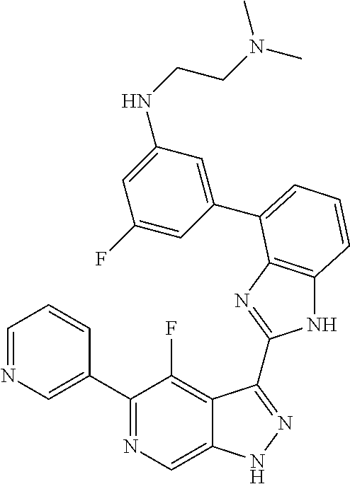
C1=NC=C(C2=NC=C3C(=C2F)C(C2=NC4=C(N2)C=CC=C4C2=CC(NCCN(C)C)=CC(F)=C2)=NN3)C=C1
